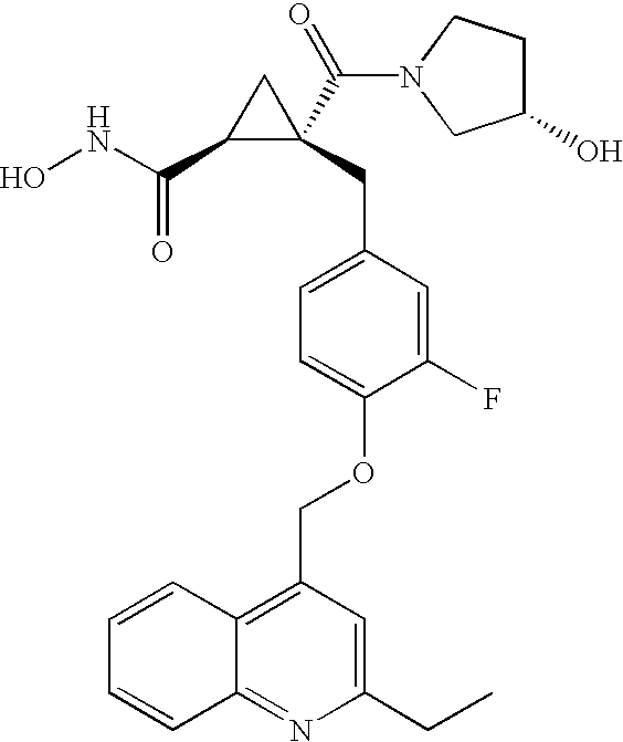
ONC(C1C(C(=O)N2CCC(O)C2)(CC2=CC=C(OCC3=C4C(=NC(CC)=C3)C=CC=C4)C(F)=C2)C1)=O
